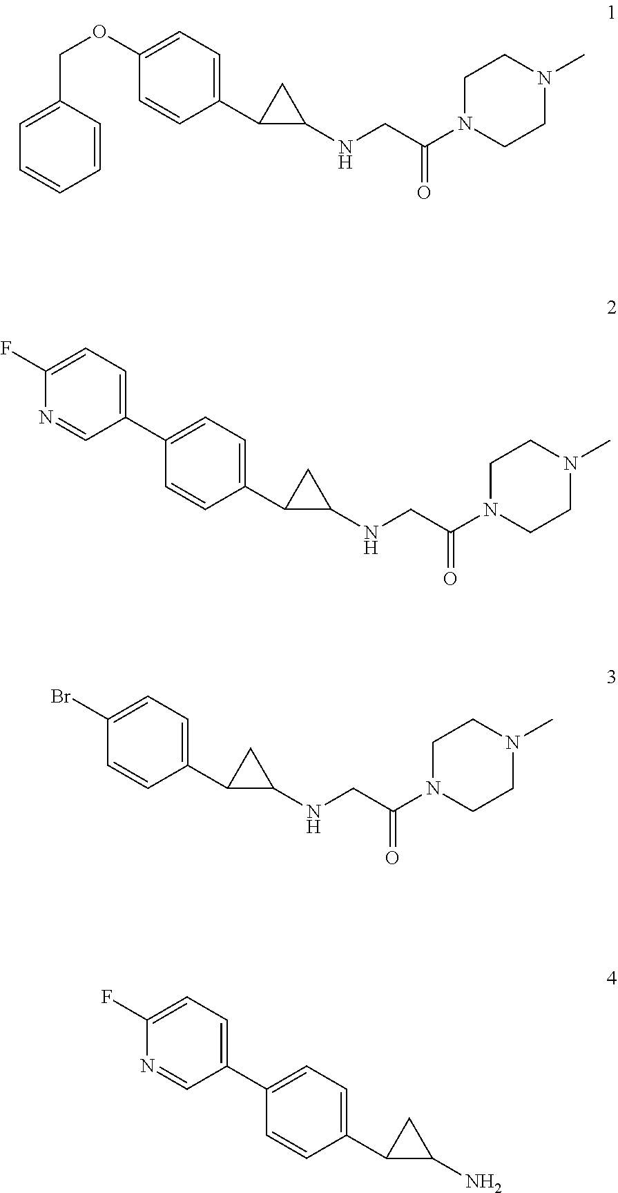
C1=C(COC2=CC=C(C3C(NCC(N4CCN(C)CC4)=O)C3)C=C2)C=CC=C1.C1=CC(C2C(NCC(N3CCN(C)CC3)=O)C2)=CC=C1C1=CC=C(F)N=C1.C1=CC(C2C(NCC(N3CCN(C)CC3)=O)C2)=CC=C1Br.C1=CC(C2C(N)C2)=CC=C1C1=CC=C(F)N=C1
